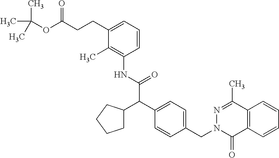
N1=C(C)C2=C(C(=O)N1CC1=CC=C(C(C3CCCC3)C(NC3=C(C)C(CCC(OC(C)(C)C)=O)=CC=C3)=O)C=C1)C=CC=C2
